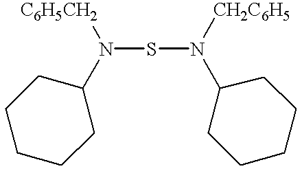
N(SN(C1CCCCC1)[CH2C6H5])([C6H5CH2])C1CCCCC1
